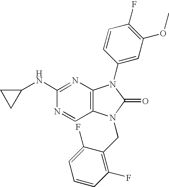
C1(NC2=NC3=C(C=N2)N(CC2=C(F)C=CC=C2F)C(=O)N3C2=CC(OC)=C(F)C=C2)CC1
